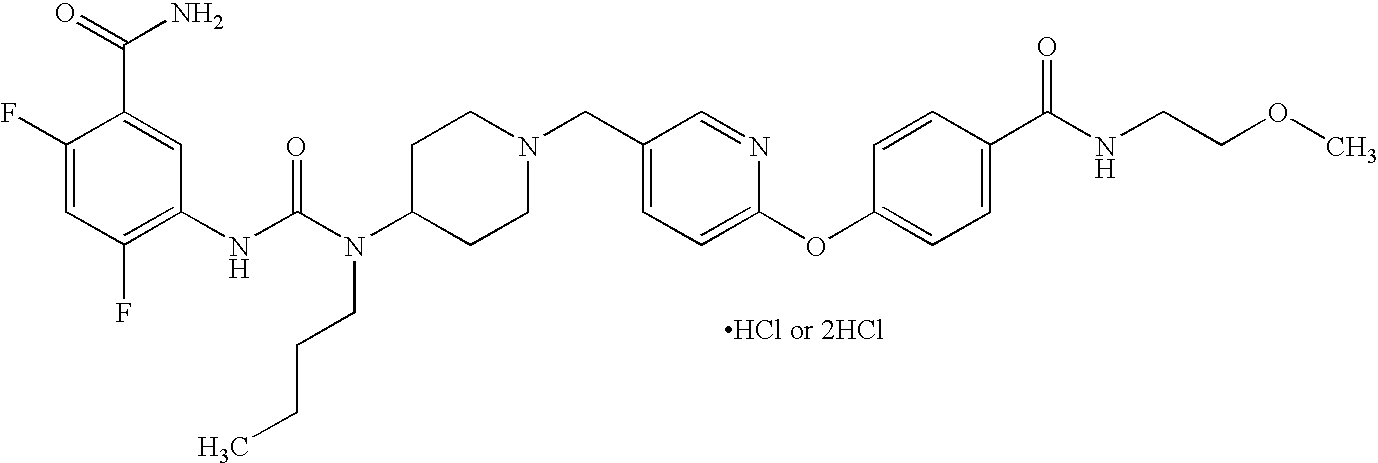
C1(F)=CC(F)=C(NC(N(C2CCN(CC3=CC=C(OC4=CC=C(C(NCCOC)=O)C=C4)N=C3)CC2)CCCC)=O)C=C1C(=O)N
